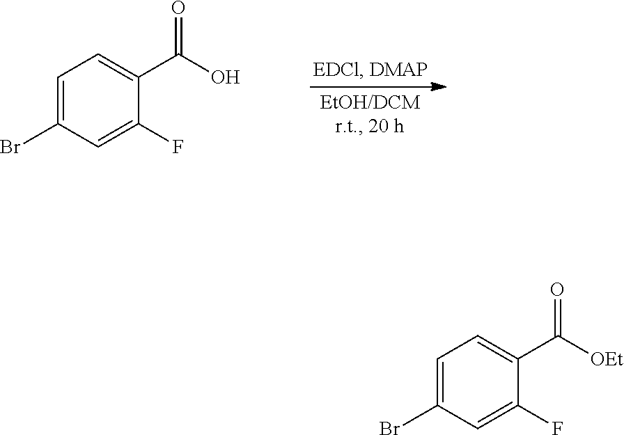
C1=C(Br)C=C(F)C(C(O)=O)=C1.C1=C(Br)C=C(F)C(C([OEt])=O)=C1
